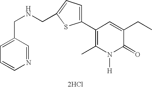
[2HCl].C1(C2=CC=C(CNCC3=CC=CN=C3)S2)=C(C)N([H])C(=O)C(CC)=C1
